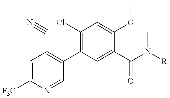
N1=CC(C2=C(Cl)C=C(OC)C(C(N(C)[R])=O)=C2)=C(C#N)C=C1[F3C]
